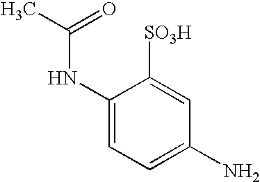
C1(NC(C)=O)=CC=C(N)C=C1[SO3H]
